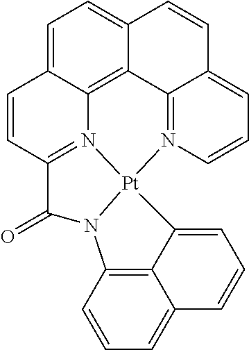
C1=C2C3=C4C(=C1)C=CC1=CC=CN(=C41)[Pt]14N3=C(C=C2)C(=O)N1C1=C2C4=CC=CC2=CC=C1
